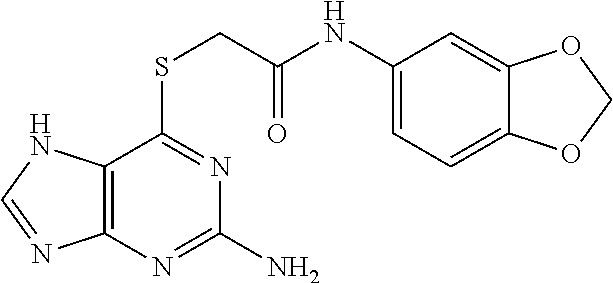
C12=C(N=C(N)N=C1SCC(NC1=CC=C3C(=C1)OCO3)=O)N=CN2
